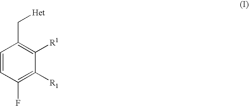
C1=CC(F)=C([R1])C([R1])=C1C[Het]
